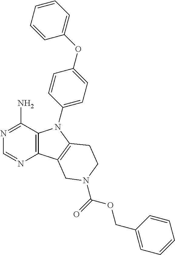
C12=C(C(N)=NC=N1)N(C1=CC=C(OC3=CC=CC=C3)C=C1)C1=C2CN(C(=O)OCC2=CC=CC=C2)CC1
